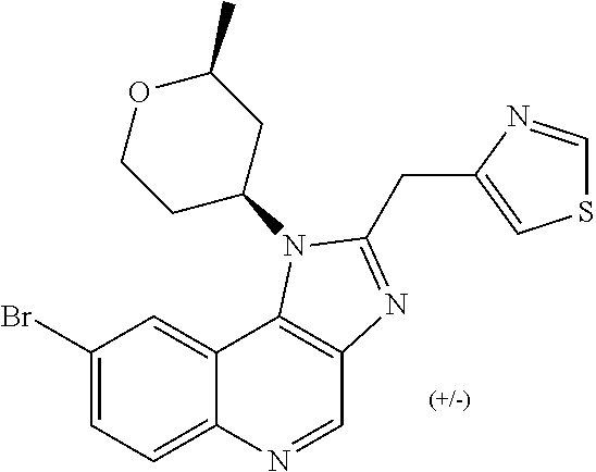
C1(Br)=CC=C2C(=C1)C1=C(C=N2)N=C(CC2=CSC=N2)N1C1CC(C)OCC1
